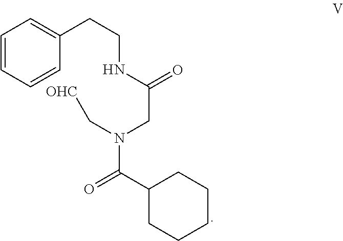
C1=CC=CC(CCNC(CN(C[OHC])C(=O)C2CCCCC2)=O)=C1
